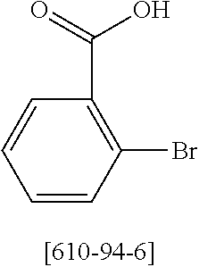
C1=CC(Br)=C(C(O)=O)C=C1
